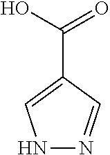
N1N=CC(C(O)=O)=C1
